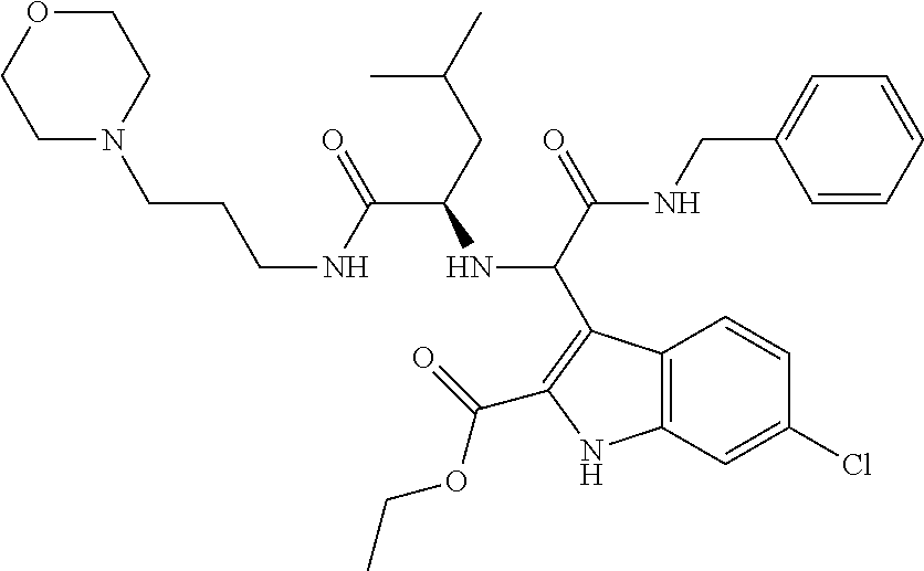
C1N(CCCNC(C(CC(C)C)NC(C(NCC2=CC=CC=C2)=O)C2=C(C(=O)OCC)NC3=C2C=CC(Cl)=C3)=O)CCOC1
